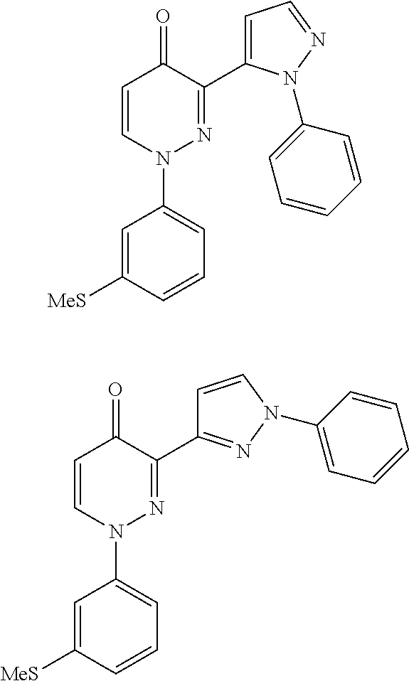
C1=CN(C2=CC=CC([MeS])=C2)N=C(C2=CC=NN2C2=CC=CC=C2)C1=O.C1=CN(C2=CC=CC([MeS])=C2)N=C(C2=NN(C3=CC=CC=C3)C=C2)C1=O
